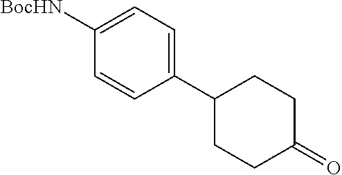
C1(C2CCC(=O)CC2)=CC=C([BocHN])C=C1
